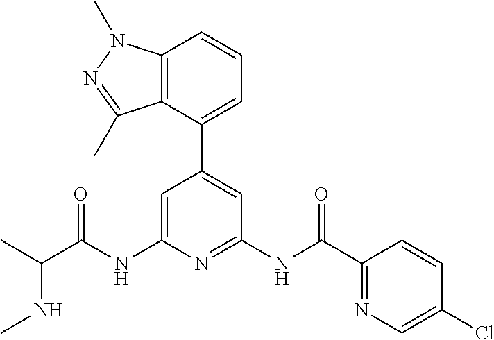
C1=C(NC(C(C)NC)=O)N=C(NC(C2=NC=C(Cl)C=C2)=O)C=C1C1=CC=CC2=C1C(C)=NN2C
